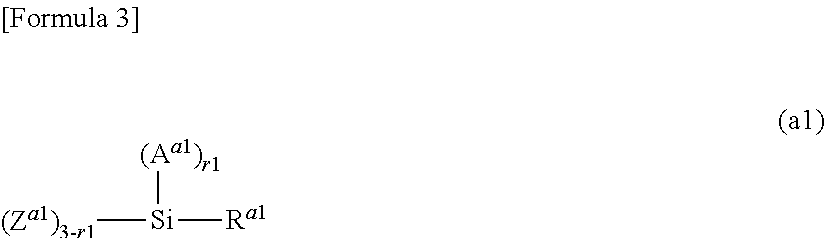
[(Za1)3-r1][Si]([Ra1])[(Aa1)r1]
